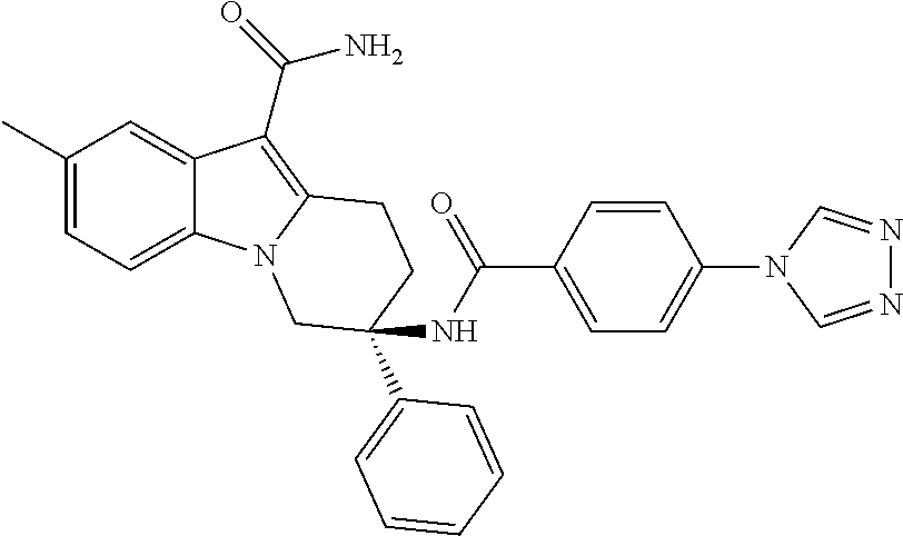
C1(C)=CC=C2C(=C1)C(C(=O)N)=C1N2CC(C2=CC=CC=C2)(NC(C2=CC=C(N3C=NN=C3)C=C2)=O)CC1
